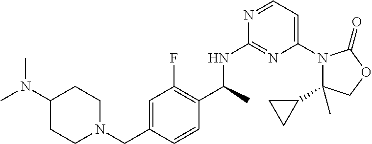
C1(C2CC2)(C)N(C2=CC=NC(NC(C3=C(F)C=C(CN4CCC(N(C)C)CC4)C=C3)C)=N2)C(=O)OC1
